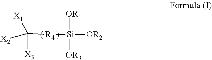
C([R4][Si]([OR1])([OR3])[OR2])([X3])([X1])[X2]
